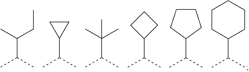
C(CC)(C)C(C)C.C1(C(C)C)CC1.C(C)(C)(C(C)C)C.C1(C(C)C)CCC1.C1(C(C)C)CCCC1.C1(C(C)C)CCCCC1
